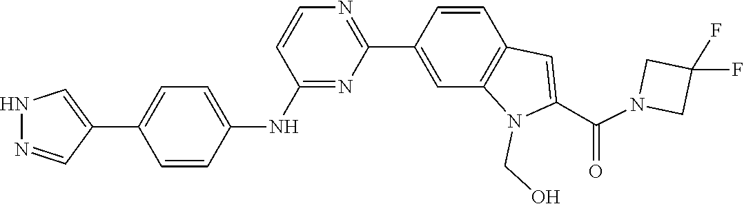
C1(F)(F)CN(C(C2=CC3=C(C=C(C4=NC=CC(NC5=CC=C(C6=CNN=C6)C=C5)=N4)C=C3)N2CO)=O)C1
